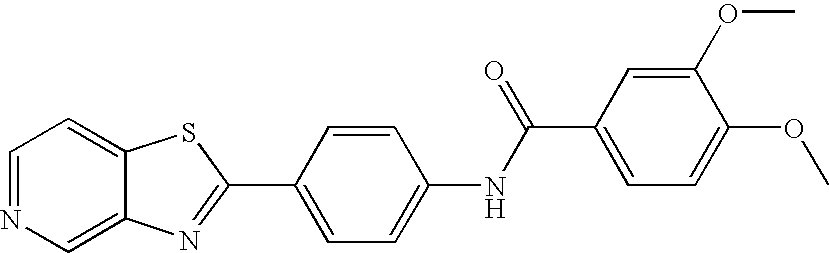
C12=CN=CC=C1SC(C1=CC=C(NC(C3=CC=C(OC)C(OC)=C3)=O)C=C1)=N2
